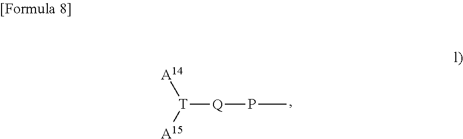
[T]([Q]PC)([A15])[A14]
